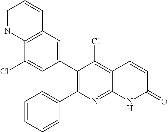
C12=C(C=C(C3=C(C4=CC=CC=C4)N=C4C(=C3Cl)C=CC(=O)N4)C=C1Cl)C=CC=N2
